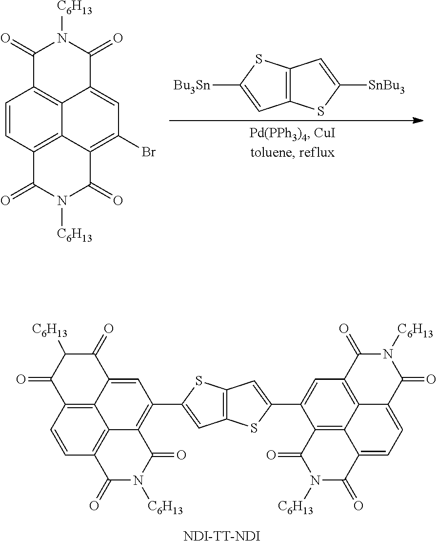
C1=CC2=C3C4=C1C(=O)N([C6H13])C(=O)C4=CC(Br)=C3C(=O)N([C6H13])C2=O.C12=C(SC([Bu3Sn])=C1)C=C([SnBu3])S2.C12=C(SC(C3=C4C5=C(C=CC6=C5C(=C3)C(=O)C([C6H13])C6=O)C(=O)N([C6H13])C4=O)=C1)C=C(C1=CC3=C4C5=C1C(=O)N([C6H13])C(=O)C5=CC=C4C(=O)N([C6H13])C3=O)S2.[NDI-TT-NDI]
